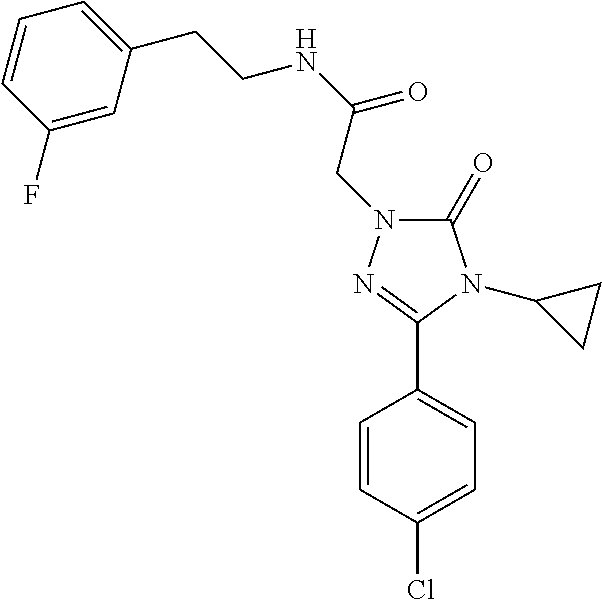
C(NC(=O)CN1C(=O)N(C2CC2)C(C2=CC=C(Cl)C=C2)=N1)CC1=CC=CC(F)=C1
